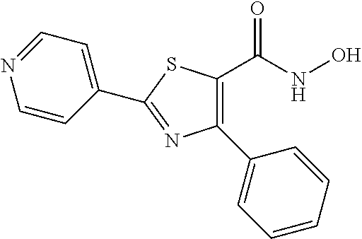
C1=CC(C2=NC(C3=CC=CC=C3)=C(C(NO)=O)S2)=CC=N1
